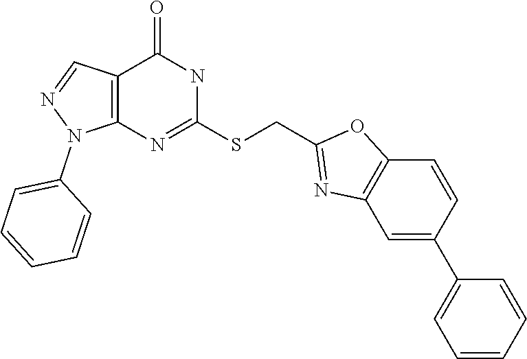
C1=C(C2=CC=CC=C2)C=CC2=C1N=C(CSC1=NC3=C(C(=O)N1)C=NN3C1=CC=CC=C1)O2
